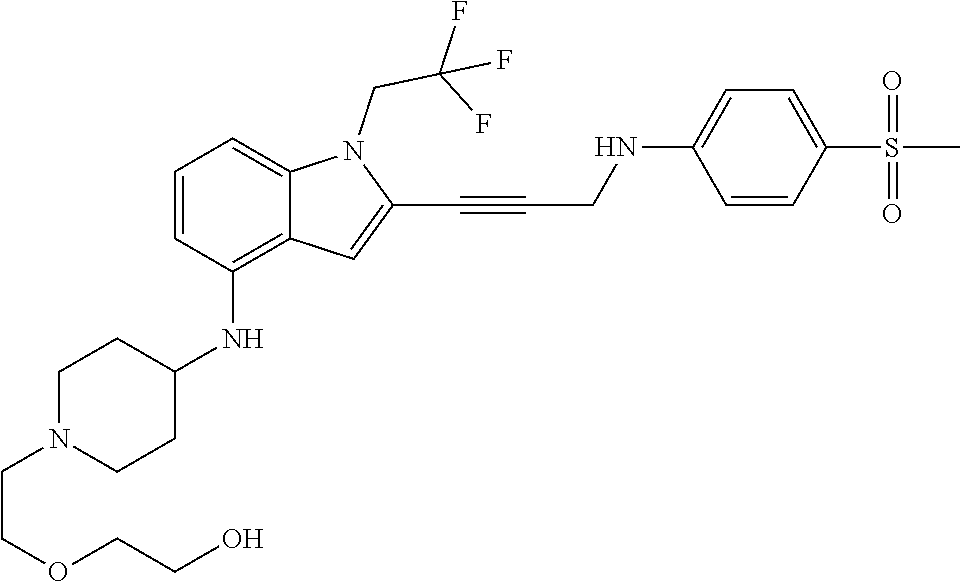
C(C#CC1=CC2=C(NC3CCN(CCOCCO)CC3)C=CC=C2N1CC(F)(F)F)NC1=CC=C(S(C)(=O)=O)C=C1
